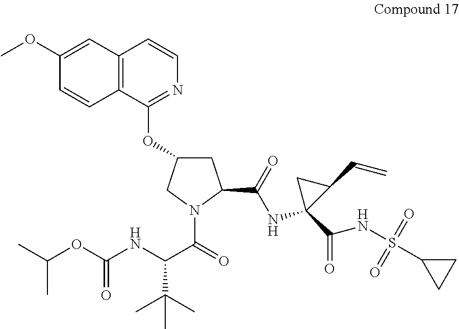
C12=C(C(OC3CC(C(NC4(C(NS(C5CC5)(=O)=O)=O)C(C=C)C4)=O)N(C(=O)C(NC(OC(C)C)=O)C(C)(C)C)C3)=NC=C1)C=CC(OC)=C2
